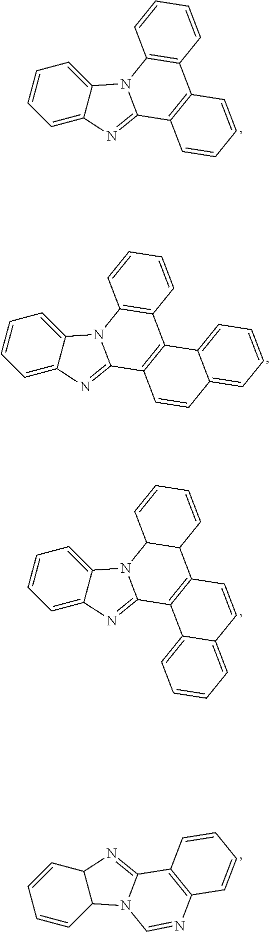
C12=CC=CC=C1N=C1N2C2=C(C3=C1C=CC=C3)C=CC=C2.C12=CC=CC=C1N=C1N2C2=C(C3=C1C=CC1=CC=CC=C31)C=CC=C2.C12=CC=CC=C1N=C1N2C2C(C3=C1C1=CC=CC=C1C=C3)C=CC=C2.C12C(N=C3N1C=NC1=C3C=CC=C1)C=CC=C2
